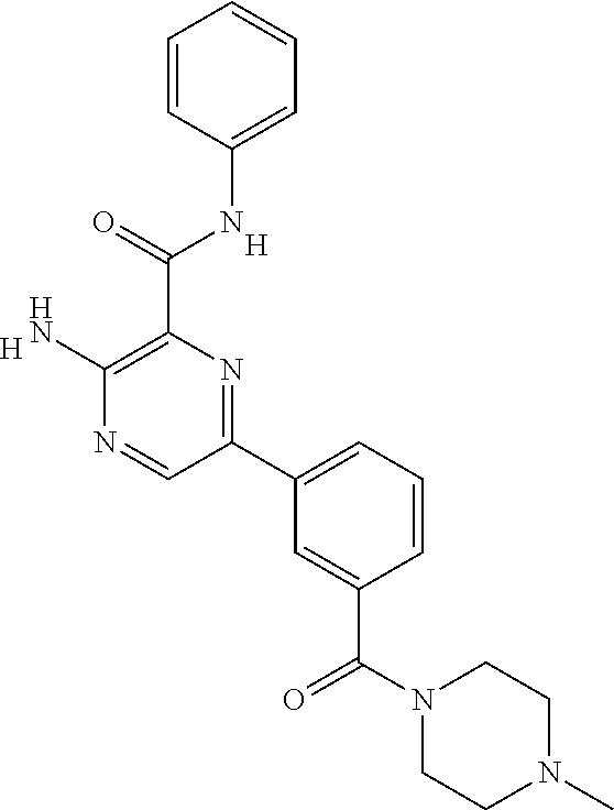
C1=CC(NC(C2=C(N)N=CC(C3=CC=CC(C(N4CCN(C)CC4)=O)=C3)=N2)=O)=CC=C1.[H].[H]
